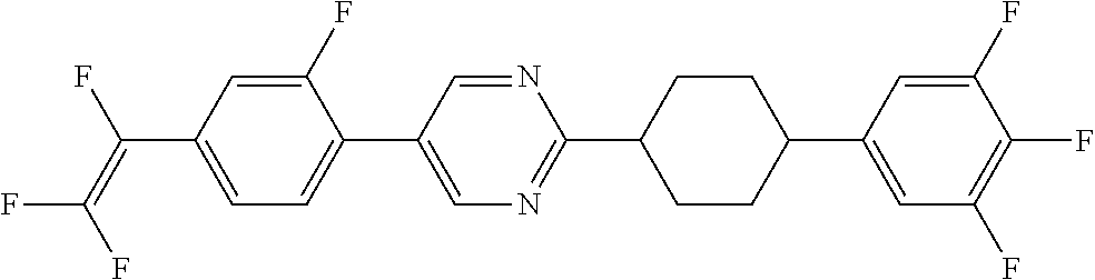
C(C1=CC=C(C2=CN=C(C3CCC(C4=CC(F)=C(F)C(F)=C4)CC3)N=C2)C(F)=C1)(=C(F)F)F
